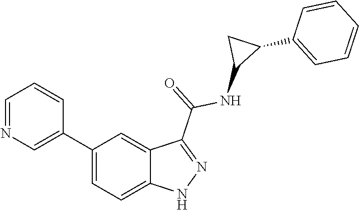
C1(C2=CN=CC=C2)=CC=C2C(=C1)C(C(=O)NC1C(C3=CC=CC=C3)C1)=NN2
